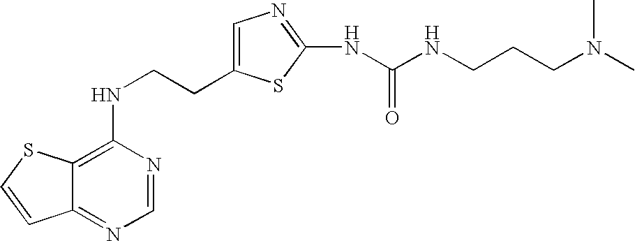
C(CNC1=C2C(=NC=N1)C=CS2)C1=CN=C(NC(=O)NCCCN(C)C)S1
